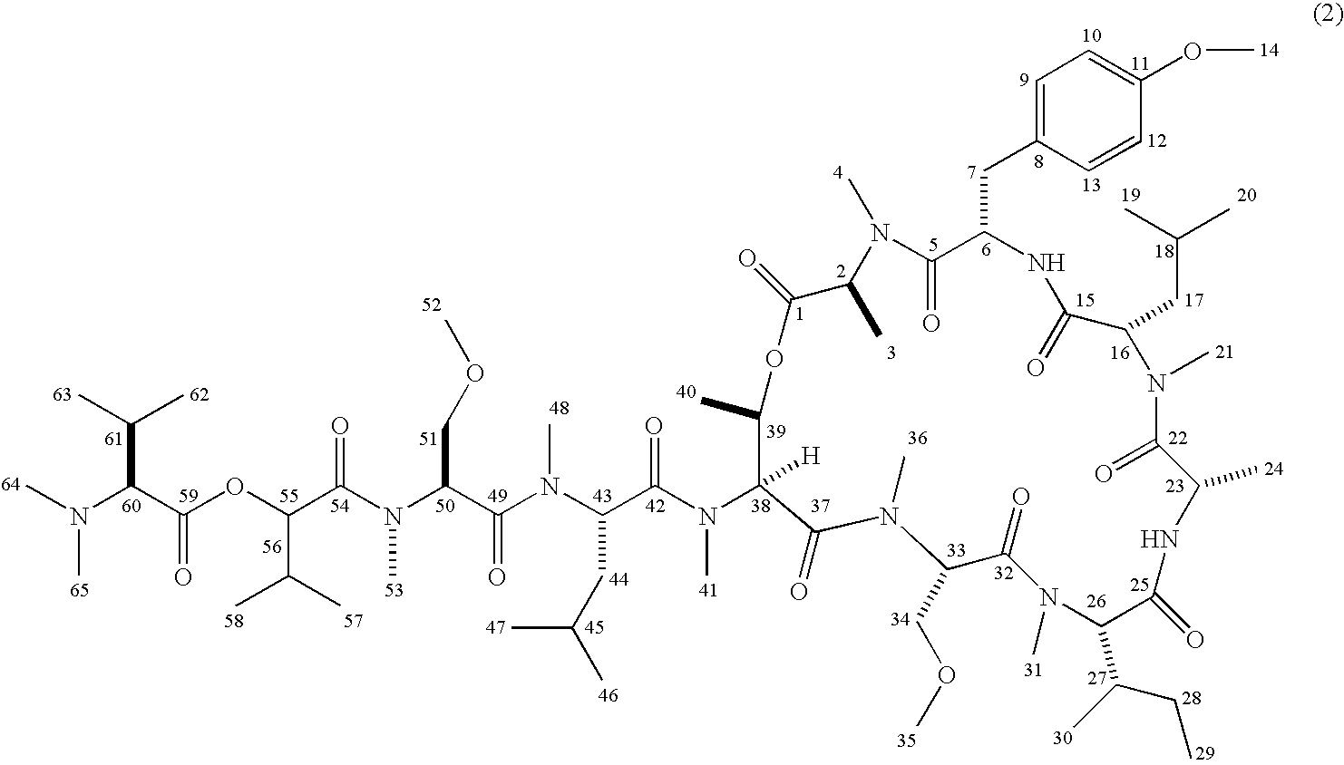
C1(N(C(C(CC(C)C)N(C(C(N(C(C(OC(C(N(C)C)C(C)C)=O)C(C)C)=O)C)COC)=O)C)=O)C)([H])C(=O)N(C)C(COC)C(=O)N(C)C(C(CC)C)C(=O)NC(C)C(=O)N(C)C(CC(C)C)C(=O)NC(CC2=CC=C(OC)C=C2)C(=O)N(C)C(C)C(=O)OC1C
